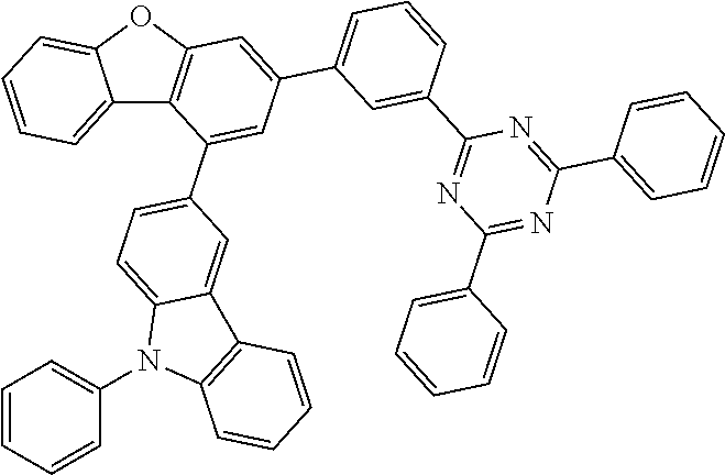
C12=CC=CC=C1OC1=C2C(C2=CC=C3C(=C2)C2=C(N3C3=CC=CC=C3)C=CC=C2)=CC(C2=CC=CC(C3=NC(C4=CC=CC=C4)=NC(C4=CC=CC=C4)=N3)=C2)=C1
